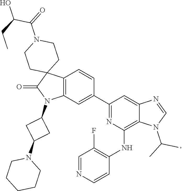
C1=NC=CC(NC2=C3C(=CC(C4=CC5=C(C=C4)C4(C(=O)N5C5CC(N6CCCCC6)C5)CCN(C(C(CC)O)=O)CC4)=N2)N=CN3C(C)C)=C1F
